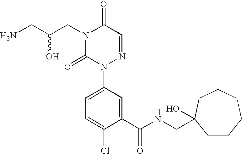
C(C(CN1C(=O)N(C2=CC=C(Cl)C(C(NCC3(O)CCCCCC3)=O)=C2)N=CC1=O)O)N
